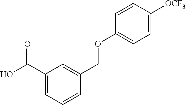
C1(C(O)=O)=CC=CC(COC2=CC=C([OCF3])C=C2)=C1
